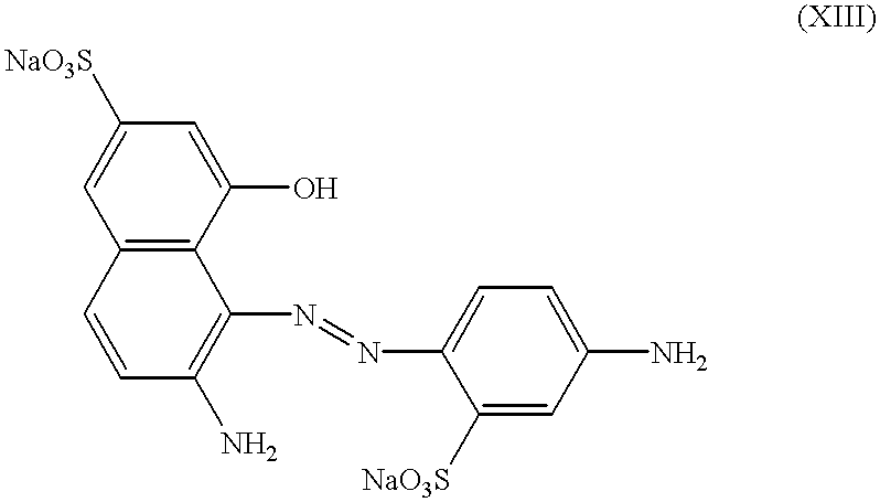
C12=C(C(O)=CC([NaO3S])=C1)C(N=NC1=CC=C(N)C=C1[NaO3S])=C(N)C=C2
